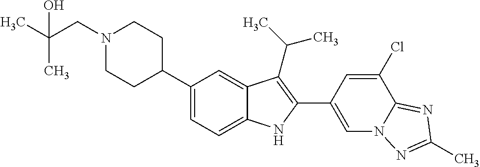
N1(CC(C)(C)O)CCC(C2=CC=C3C(=C2)C(C(C)C)=C(C2=CN4C(=NC(C)=N4)C(Cl)=C2)N3)CC1
